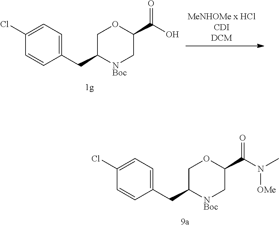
C1(Cl)=CC=C(CC2[NBoc]CC(C(N(C)[OMe])=O)OC2)C=C1.C1(Cl)=CC=C(CC2[NBoc]CC(C(O)=O)OC2)C=C1
